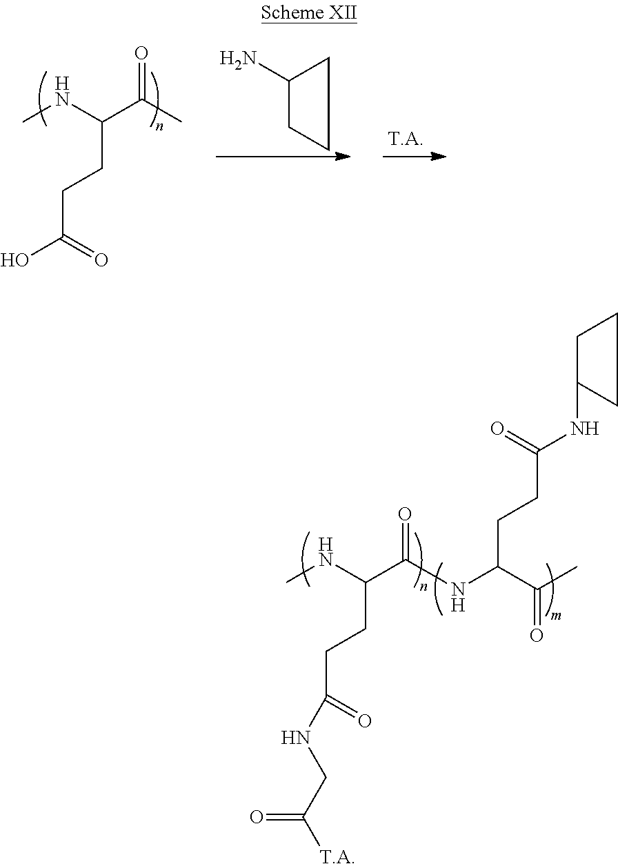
CNC(C(C)=O)CCC(=O)O.NC1CCC1.CNC(C(NC(CCC(=O)NC1CCC1)C(=O)C)=O)CCC(=O)NCC([T.A])=O
